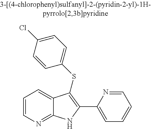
C1(C2=C(SC3=CC=C(Cl)C=C3)C3=CC=CN=C3N2)=CC=CC=N1
